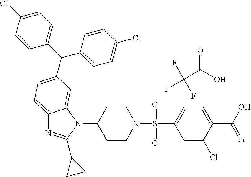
FC(C(O)=O)(F)F.C1CN(S(=O)(=O)C2=CC=C(C(O)=O)C(Cl)=C2)CCC1N1C2=CC(C(C3=CC=C(Cl)C=C3)C3=CC=C(Cl)C=C3)=CC=C2N=C1C1CC1
